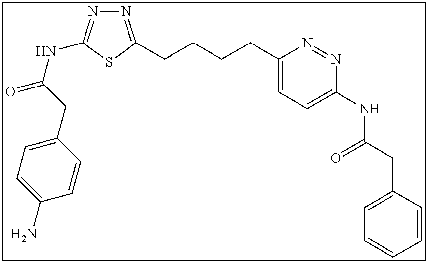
N1=C(CCCCC2=CC=C(NC(=O)CC3=CC=CC=C3)N=N2)SC(NC(=O)CC2=CC=C(N)C=C2)=N1
